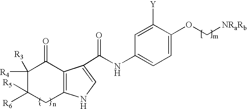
C12=C(C(C(=O)NC3=CC=C(OC[NRaRb])C([Y])=C3)=CN1)C(=O)C([R4])([R3])C([R6])([R5])C2
